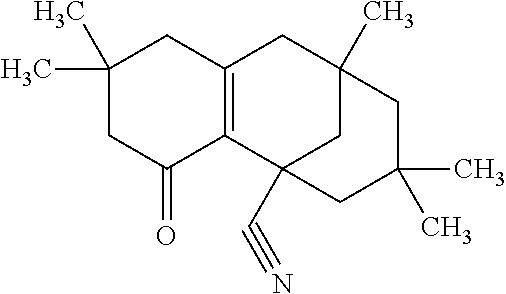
C1(C)(C)CC(=O)C2=C(C1)CC1(C)CC2(C#N)CC(C)(C)C1
